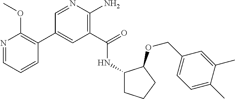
C1(C2=C(OC)N=CC=C2)=CC(C(=O)NC2CCCC2OCC2=CC=C(C)C(C)=C2)=C(N)N=C1
